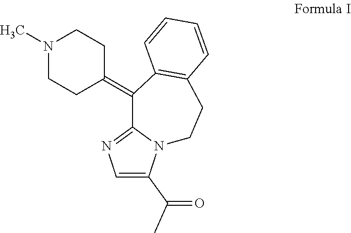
N1(C)CCC(=C2C3=NC=C(C(C)=O)N3CCC3=C2C=CC=C3)CC1
